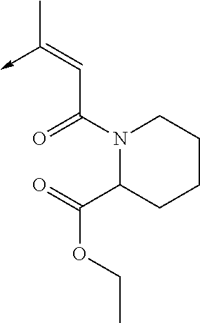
C(C(N1C(C(=O)OCC)CCCC1)=O)=C(->C)C
